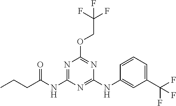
O(C1=NC(NC2=CC(C(F)(F)F)=CC=C2)=NC(NC(CCC)=O)=N1)CC(F)(F)F
